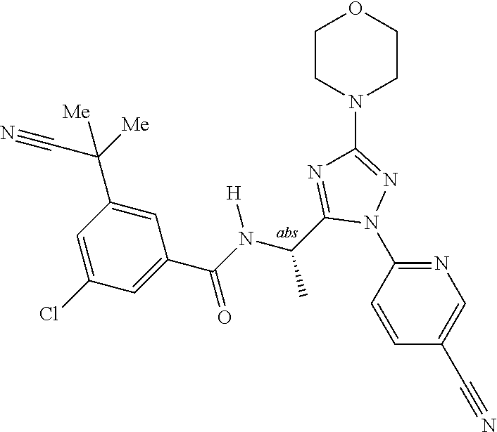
C1=CC(N2N=C(N3CCOCC3)N=C2C(C)N([H])C(=O)C2=CC(Cl)=CC(C(C#N)([Me])[Me])=C2)=NC=C1C#N
